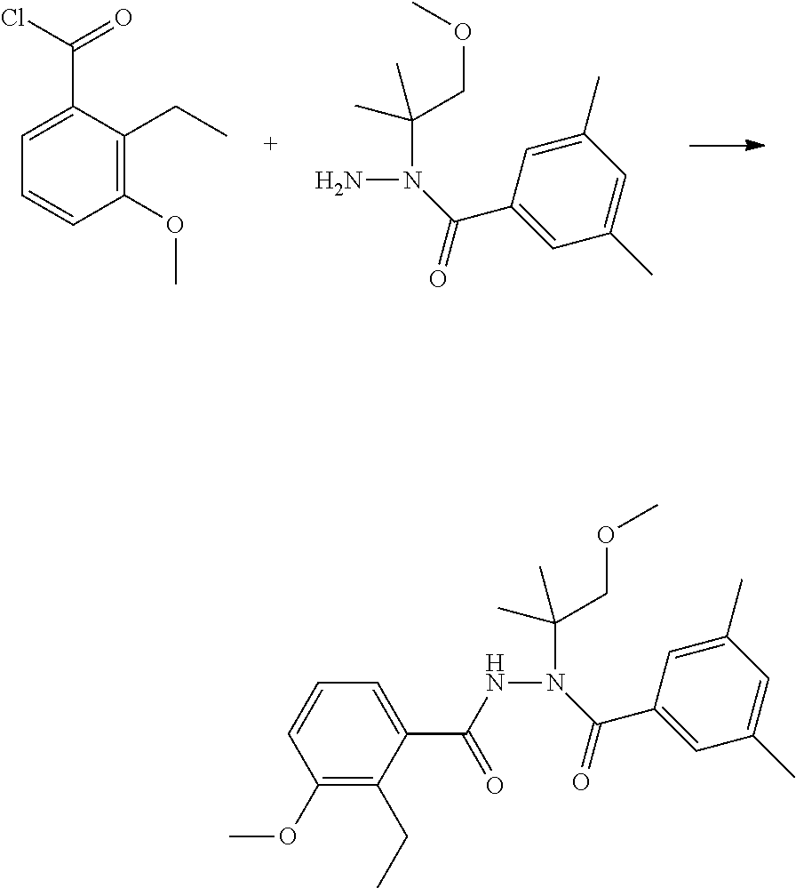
C1(OC)=C(CC)C(C(Cl)=O)=CC=C1.C1(C)=CC(C(N(C(COC)(C)C)N)=O)=CC(C)=C1.C1(C)=CC(C(N(C(COC)(C)C)NC(C2=CC=CC(OC)=C2CC)=O)=O)=CC(C)=C1
